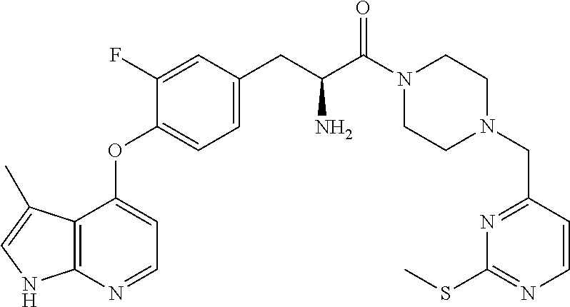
C1CN(CC2=NC(SC)=NC=C2)CCN1C(C(CC1=CC=C(OC2=CC=NC3=C2C(C)=CN3)C(F)=C1)N)=O
